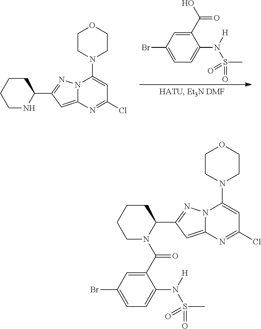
C12=CC(C3CCCCN3)=NN1C(N1CCOCC1)=CC(Cl)=N2.C1(C(O)=O)=CC(Br)=CC=C1N([H])S(C)(=O)=O.C12=CC(C3CCCCN3C(C3=CC(Br)=CC=C3N([H])S(C)(=O)=O)=O)=NN1C(N1CCOCC1)=CC(Cl)=N2
